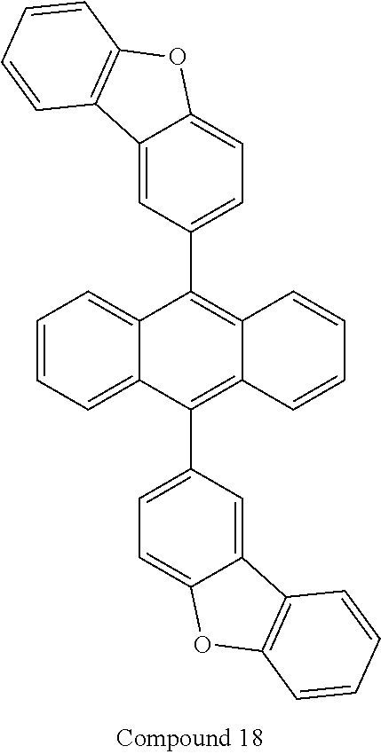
C12=CC=CC=C1C(C1=CC=C3C(=C1)C1=C(O3)C=CC=C1)=C1C(=C2C2=CC=C3C(=C2)C2=C(O3)C=CC=C2)C=CC=C1
